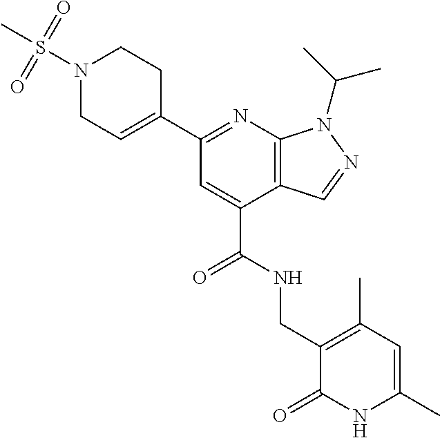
C1C=C(C2=NC3=C(C(C(=O)NCC4=C(C)C=C(C)NC4=O)=C2)C=NN3C(C)C)CCN1S(C)(=O)=O
